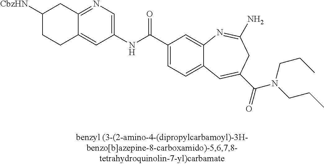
C12=CC(NC(C3=CC=C4C(=C3)N=C(N)CC(C(=O)N(CCC)CCC)=C4)=O)=CN=C1CC([CbzHN])CC2
